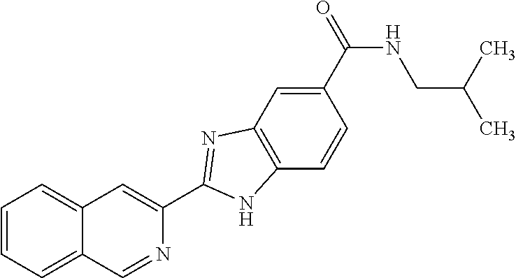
C1(C(NCC(C)C)=O)=CC2=C(C=C1)NC(C1=CC3=CC=CC=C3C=N1)=N2
